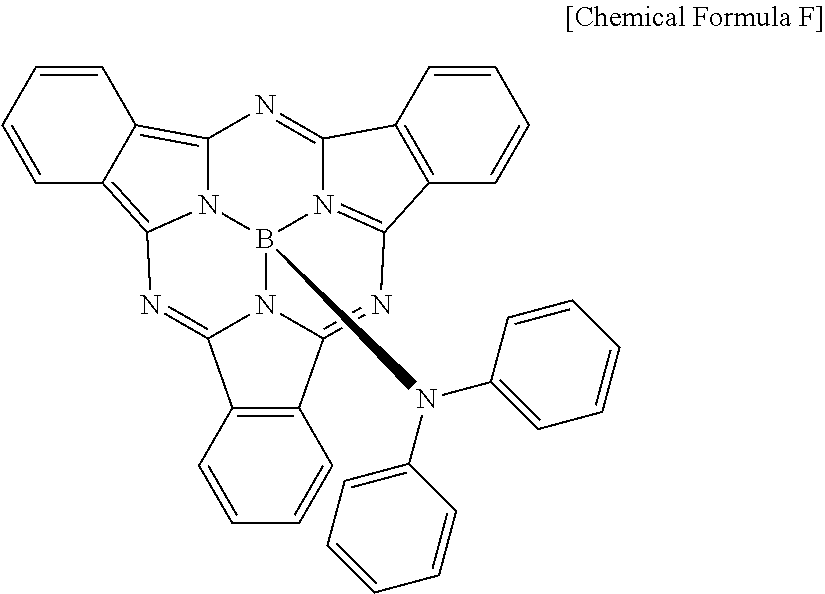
C1=CC2=C3N4C(=C2C=C1)N=C1C2=C(C5=NC6=N(B4(N(C4=CC=CC=C4)C4=CC=CC=C4)N51)C(=N3)C1=C6C=CC=C1)C=CC=C2
